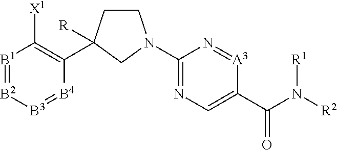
[B1]1=[B2][B3]=[B4]C(C2([R])CCN(C3=NC=C(C(N([R2])[R1])=O)[A3]=N3)C2)=C1[X1]
